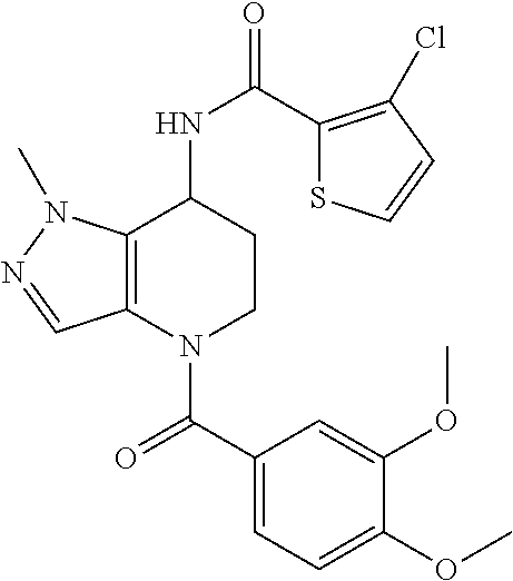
C1(C(=O)N2CCC(NC(=O)C3=C(Cl)C=CS3)C3=C2C=NN3C)=CC=C(OC)C(OC)=C1
